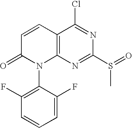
C12=C(N=C(S(C)=O)N=C1Cl)N(C1=C(F)C=CC=C1F)C(=O)C=C2
